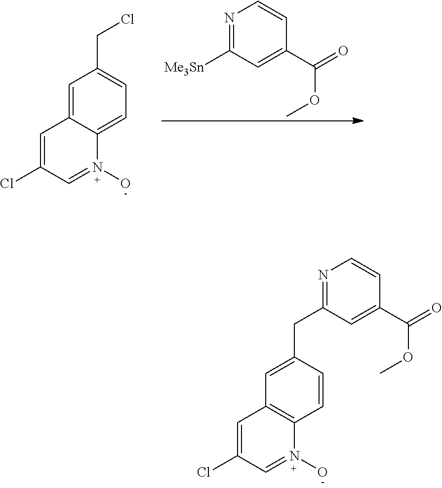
N1=C([Me3Sn])C=C(C(=O)OC)C=C1.ClCC1=CC=C2C(=C1)C=C(Cl)C=N2O.C1(CC2=CC3=C(C=C2)N(O)=CC(Cl)=C3)=NC=CC(C(OC)=O)=C1
